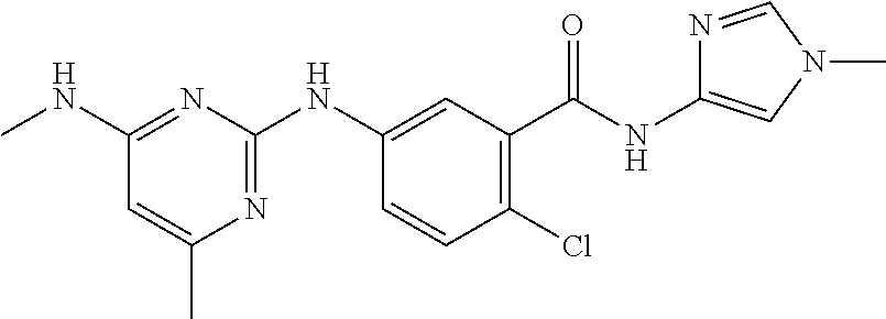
C1(C(NC2=CN(C)C=N2)=O)=C(Cl)C=CC(NC2=NC(C)=CC(NC)=N2)=C1
